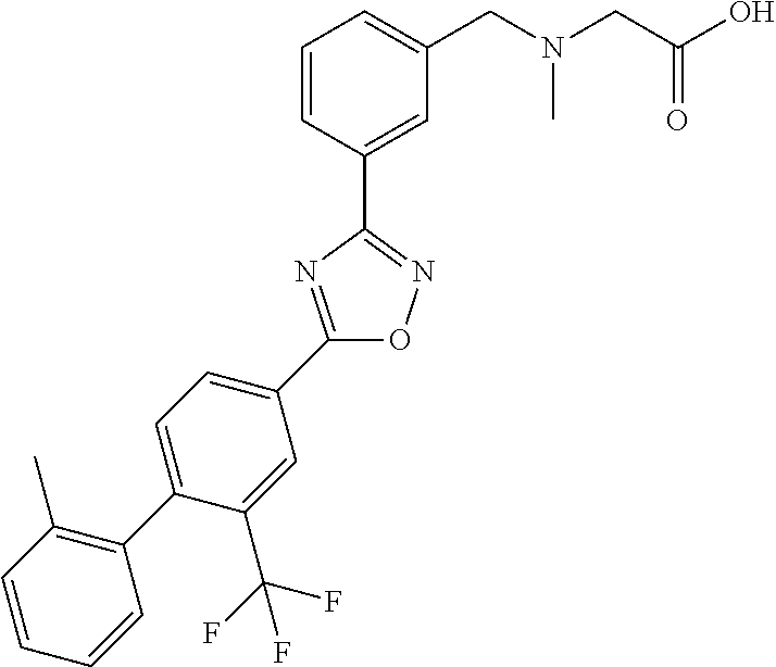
C1(C2=CC=C(C3=NC(C4=CC(CN(CC(O)=O)C)=CC=C4)=NO3)C=C2C(F)(F)F)=C(C)C=CC=C1
